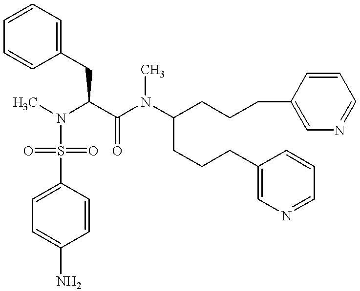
C1(CC(C(N(C(CCCC2=CN=CC=C2)CCCC2=CN=CC=C2)C)=O)N(C)S(=O)(=O)C2=CC=C(N)C=C2)=CC=CC=C1
